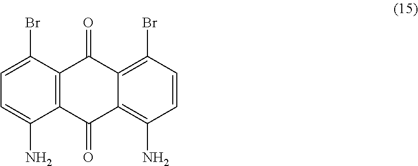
C12=C(C(=O)C3=C(N)C=CC(Br)=C3C1=O)C(N)=CC=C2Br
